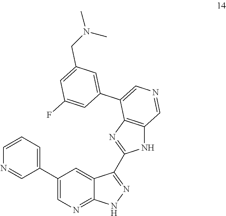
C1=CN=CC(C2=CN=C3C(=C2)C(C2=NC4=C(N2)C=NC=C4C2=CC(CN(C)C)=CC(F)=C2)=NN3)=C1
